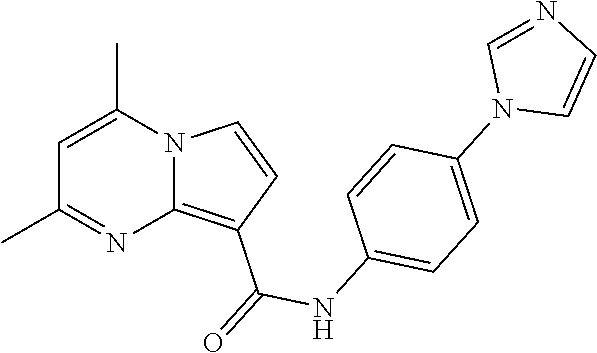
C12=C(C(=O)NC3=CC=C(N4C=CN=C4)C=C3)C=CN1C(C)=CC(C)=N2
